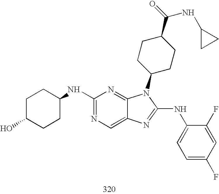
C1(NC2CCC(O)CC2)=NC=C2C(=N1)N(C1CCC(C(=O)NC3CC3)CC1)C(NC1=CC=C(F)C=C1F)=N2
